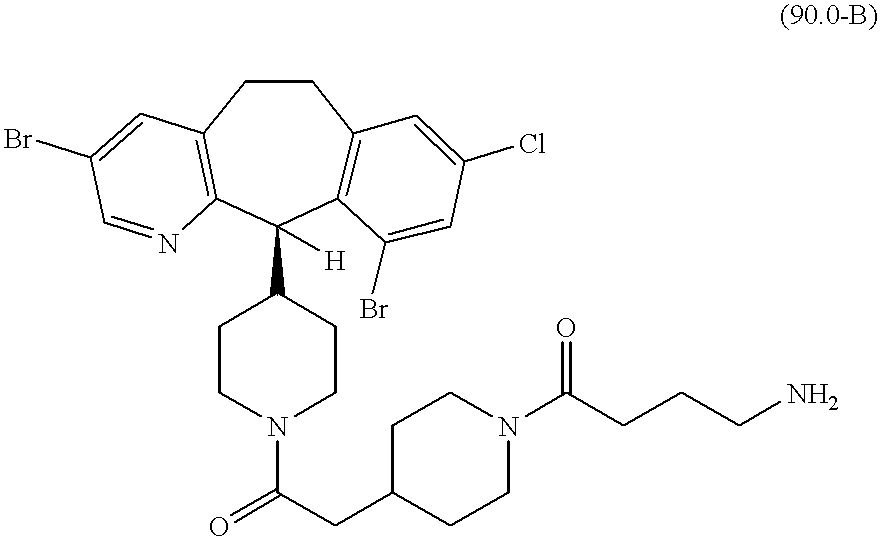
O=C(CC1CCN(C(CCCN)=O)CC1)N1CCC(C2([H])C3=C(CCC4=C2N=CC(Br)=C4)C=C(Cl)C=C3Br)CC1
